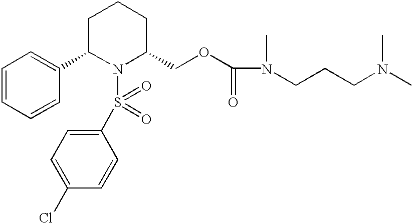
C1=CC=CC(C2N(S(C3=CC=C(Cl)C=C3)(=O)=O)C(COC(N(CCCN(C)C)C)=O)CCC2)=C1
